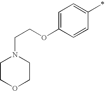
C1=C(OCCN2CCOCC2)C=CC(C)=C1
